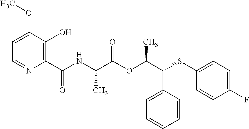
C1(C(NC(C(OC(C(SC2=CC=C(F)C=C2)C2=CC=CC=C2)C)=O)C)=O)=C(O)C(OC)=CC=N1
